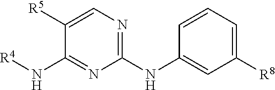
C1([R5])=CN=C(NC2=CC([R8])=CC=C2)N=C1N[R4]
